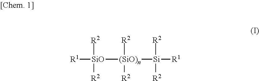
[R1][SiO]([(SiO)n]([Si]([R1])([R2])[R2])([R2])[R2])([R2])[R2]
